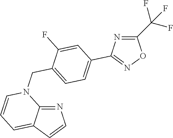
N1=C2C(=CC=CN2CC2=CC=C(C3=NOC(C(F)(F)F)=N3)C=C2F)C=C1
